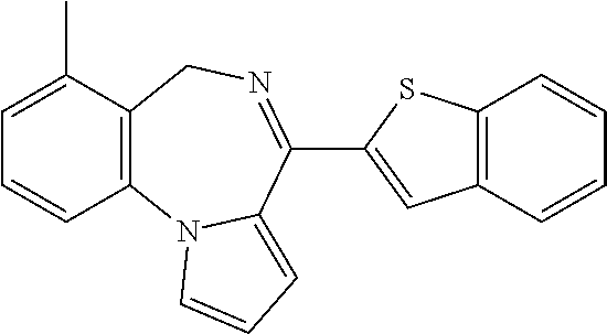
C1(C)=CC=CC2=C1CN=C(C1=CC3=C(S1)C=CC=C3)C1=CC=CN21
